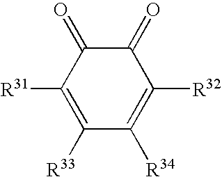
C1([R31])=C([R33])C([R34])=C([R32])C(=O)C1=O
